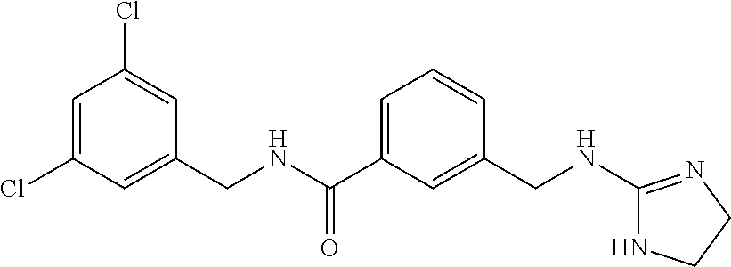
C1=C(Cl)C=C(CNC(C2=CC=CC(CNC3=NCCN3)=C2)=O)C=C1Cl
